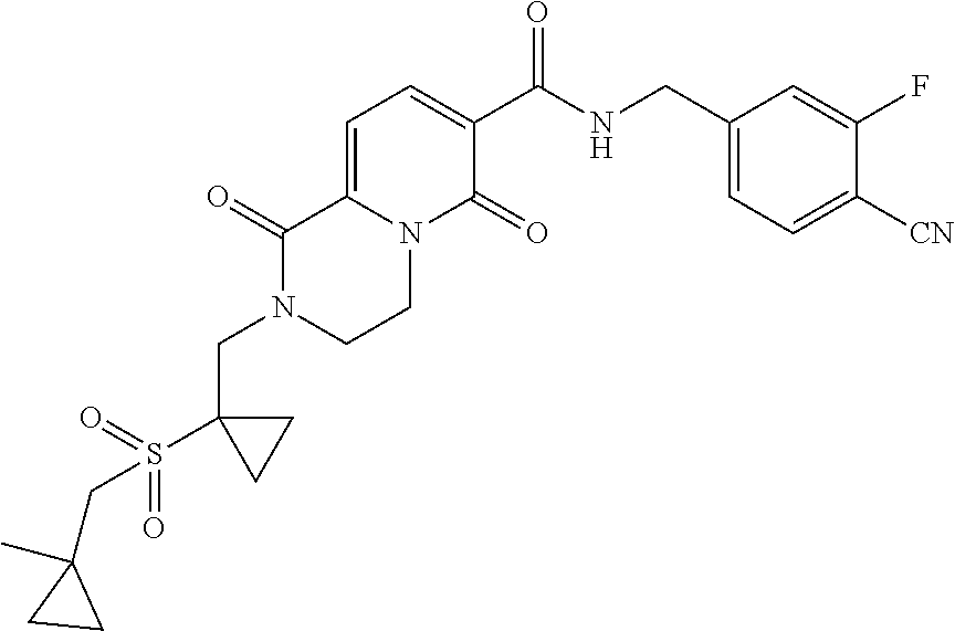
C1=C2N(C(=O)C(C(NCC3=CC=C([CN])C(F)=C3)=O)=C1)CCN(CC1(S(=O)(=O)CC3(C)CC3)CC1)C2=O
